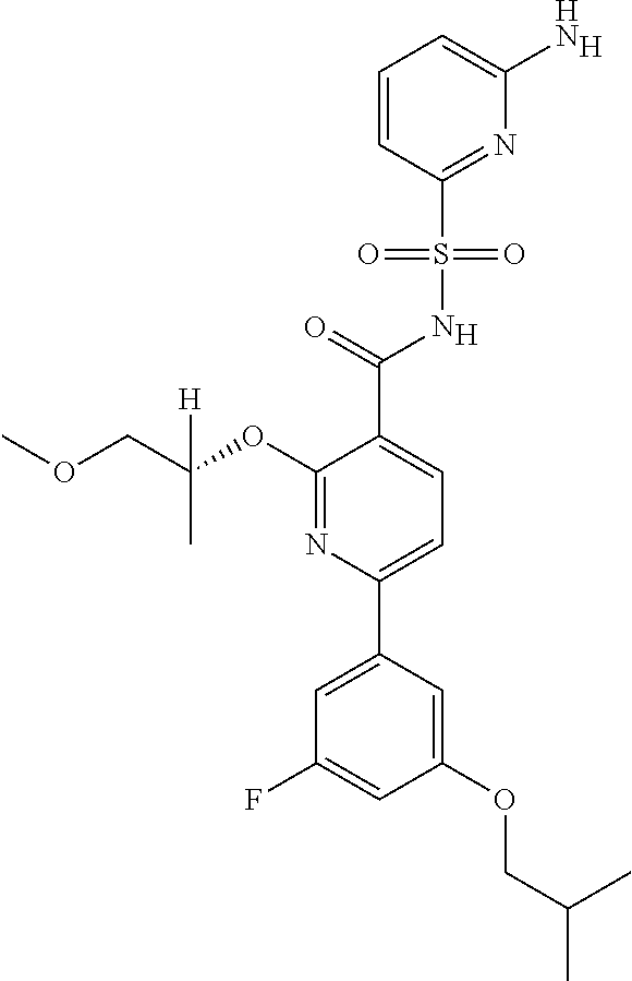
[H].C1(C(=O)NS(C2=NC(N)=CC=C2)(=O)=O)=CC=C(C2=CC(F)=CC(OCC(C)C)=C2)N=C1OC(COC)(C)[H].[H]
